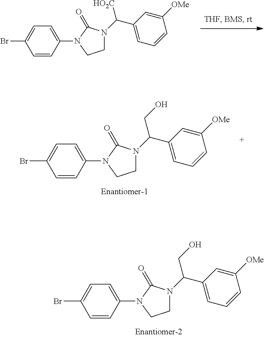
C1=CC(Br)=CC=C1N1CCN(C(C2=CC=CC([OMe])=C2)[HO2C])C1=O.C1=CC(Br)=CC=C1N1CCN(C(C2=CC=CC([OMe])=C2)CO)C1=O.C1=CC(Br)=CC=C1N1CCN(C(C2=CC=CC([OMe])=C2)CO)C1=O
